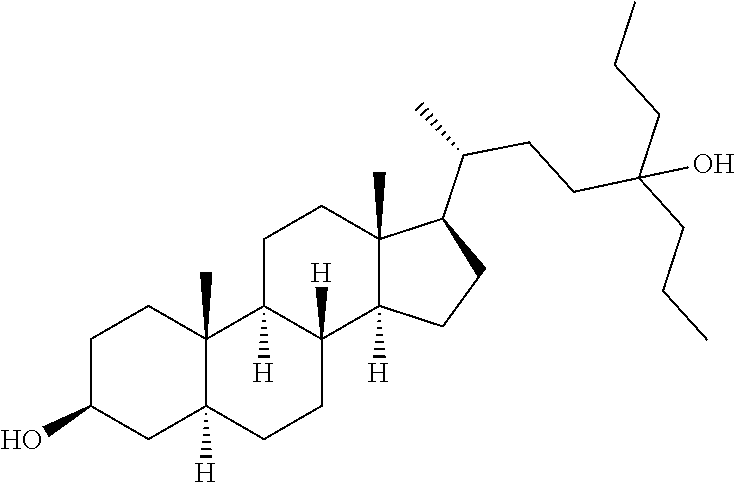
C1C2([H])CCC3([H])C([H])(C2(C)CCC1O)CCC1(C)C(C(CCC(CCC)(CCC)O)C)CCC13[H]
